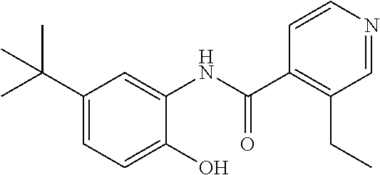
C1(C(C)(C)C)=CC=C(O)C(NC(C2=C(CC)C=NC=C2)=O)=C1
